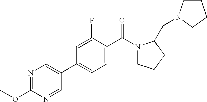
C1(OC)=NC=C(C2=CC=C(C(=O)N3CCCC3CN3CCCC3)C(F)=C2)C=N1
